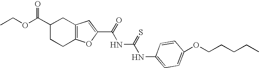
CCOC(C1CCC2=C(C1)C=C(C(=O)NC(NC1=CC=C(OCCCCC)C=C1)=S)O2)=O
